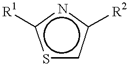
s1cc([R2])nc1[R1]
